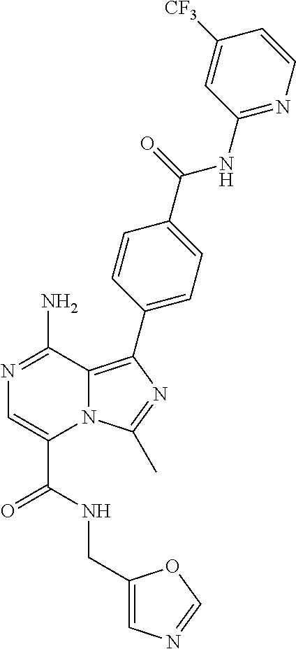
N1=C(N)C2=C(C3=CC=C(C(=O)NC4=NC=CC([CF3])=C4)C=C3)N=C(C)N2C(C(=O)NCC2=CN=CO2)=C1
